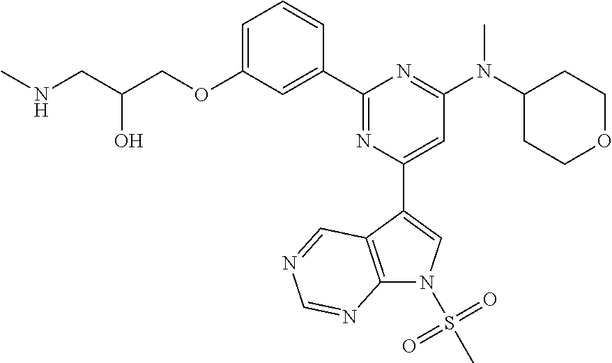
C1=C(OCC(CNC)O)C=C(C2=NC(C3=CN(S(C)(=O)=O)C4=C3C=NC=N4)=CC(N(C3CCOCC3)C)=N2)C=C1
